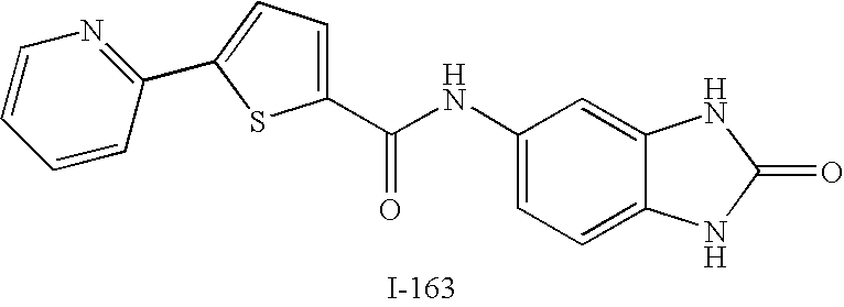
C1(C(NC2=CC=C3C(=C2)NC(=O)N3)=O)=CC=C(C2=NC=CC=C2)S1
